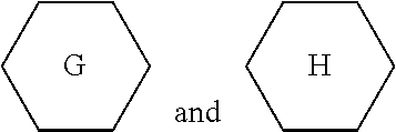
C1CCCCC1.[G].C1CCCCC1.[H]
